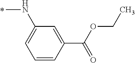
N(C)C1=CC=CC(C(OCC)=O)=C1
